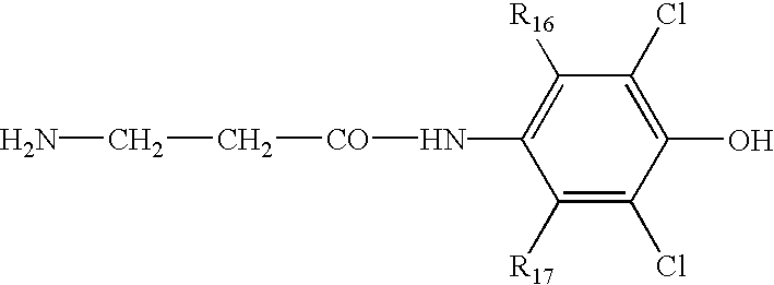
N([CO]CCN)C1=C([R16])C(Cl)=C(O)C(Cl)=C1[R17]
